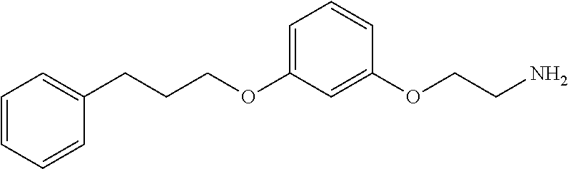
C(COC1=CC=CC(OCCN)=C1)CC1=CC=CC=C1
